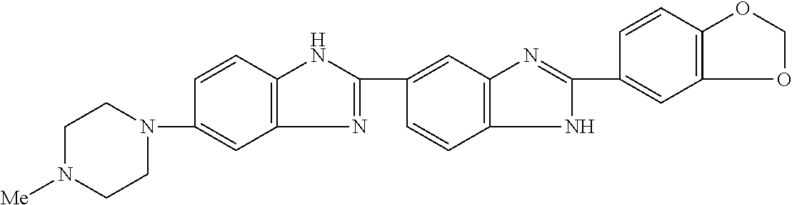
C1(N2CCN([Me])CC2)=CC2=C(C=C1)NC(C1=CC3=C(C=C1)NC(C1=CC4=C(C=C1)OCO4)=N3)=N2
